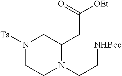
N1([Ts])CCN(CC[NHBoc])C(CC([OEt])=O)C1
